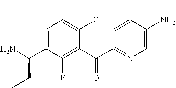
C1(C(C2=NC=C(N)C(C)=C2)=O)=C(F)C(C(N)CC)=CC=C1Cl
